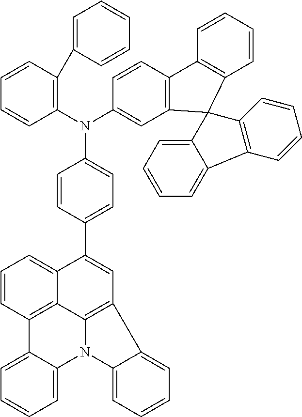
C1=C(N(C2=CC3=C(C=C2)C2=C(C=CC=C2)C32C3=C(C4=CC=CC=C24)C=CC=C3)C2=C(C3=CC=CC=C3)C=CC=C2)C=CC(C2=CC3=C4C5=C(C6=CC=CC=C6N4C4=CC=CC=C34)C=CC=C25)=C1
